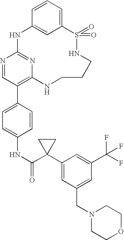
C12=CC=CC(=C1)NC1=NC(=C(C3=CC=C(NC(=O)C4(C5=CC(CN6CCOCC6)=CC(C(F)(F)F)=C5)CC4)C=C3)C=N1)NCCCNS2(=O)=O
